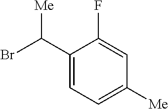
C1(C(Br)[Me])=CC=C([Me])C=C1F
